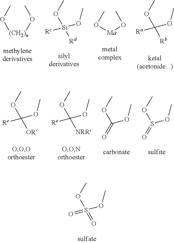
CO[Si]([Rc])(OC)[Rd].CO[(CH2)n]OC.O([Ma]OC)C.COC([Ra])(OC)[Rb].COC([Re])(OC)[NRR].COC(OC)=O.COC([Re])(OC)[OR].COS(OC)=O.COS(=O)(OC)=O
